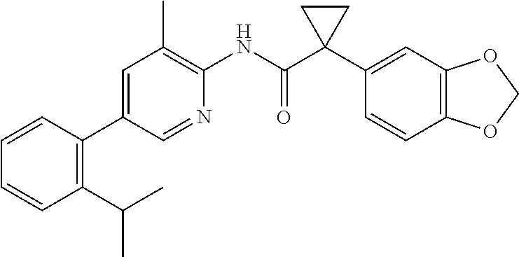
C1=C(C2=C(C(C)C)C=CC=C2)C=NC(NC(C2(C3=CC4=C(C=C3)OCO4)CC2)=O)=C1C
